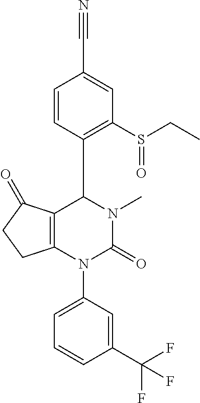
C1=CC(C2C3=C(N(C4=CC=CC(C(F)(F)F)=C4)C(=O)N2C)CCC3=O)=C(S(=O)CC)C=C1C#N
